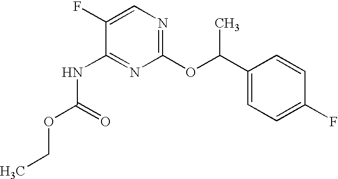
C1(F)=CN=C(OC(C)C2=CC=C(F)C=C2)N=C1NC(OCC)=O
